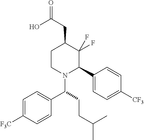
C1N(C(CCC(C)C)C2=CC=C([F3C])C=C2)C(C2=CC=C([CF3])C=C2)C(F)(F)C(CC(=O)O)C1
